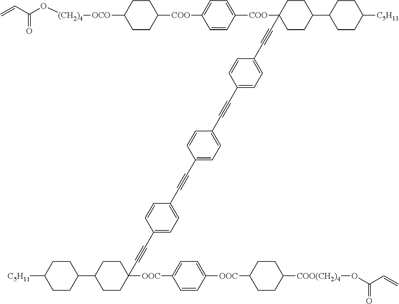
C1CC([OCO][(CH2)4]OC(C=C)=O)CCC1[COO]C1=CC=C([COO]C2(C#CC3=CC=C(C#CC4=CC=C(C#CC5=CC=C(C#CC6([OOC]C7=CC=C([OOC]C8CCC([COO(CH2)4]OC(C=C)=O)CC8)C=C7)CCC(C7CCC([C5H11])CC7)CC6)C=C5)C=C4)C=C3)CCC(C3CCC([C5H11])CC3)CC2)C=C1
